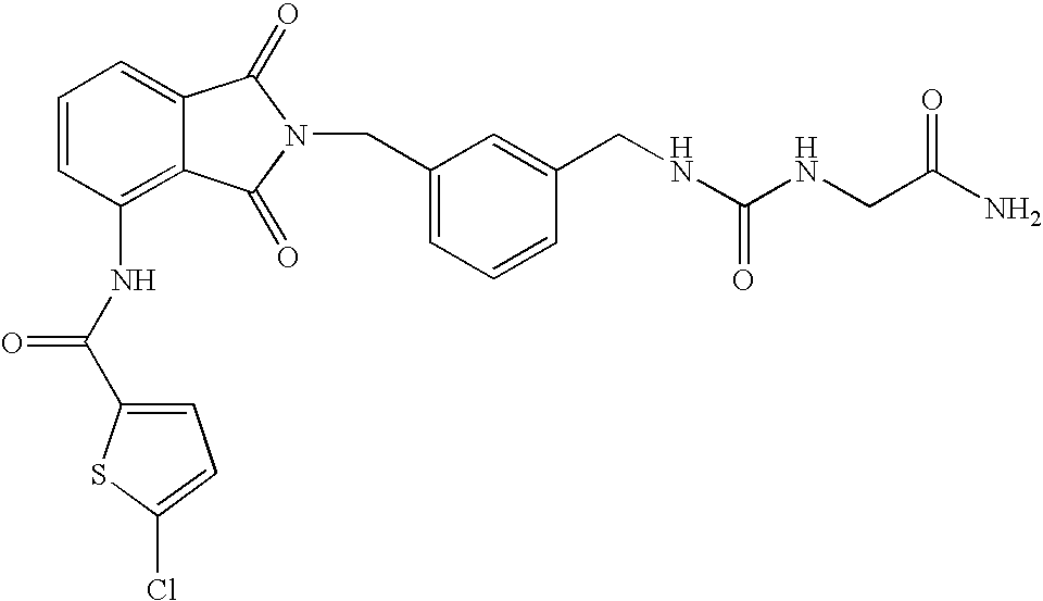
C1=C2C(=C(NC(C3=CC=C(Cl)S3)=O)C=C1)C(=O)N(CC1=CC=CC(CNC(NCC(N)=O)=O)=C1)C2=O
